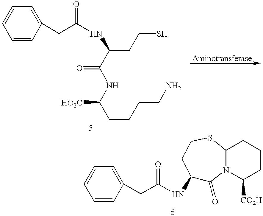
C1=CC=CC(CC(NC(CCS)C(NC(CCCCN)[HO2C])=O)=O)=C1.C1=CC=CC(CC(NC2C(=O)N3C(SCC2)CCCC3[CO2H])=O)=C1
